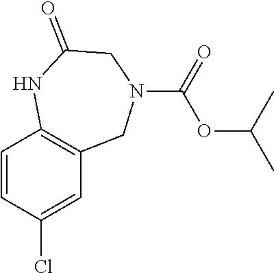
C1=CC(Cl)=CC2=C1NC(=O)CN(C(OC(C)C)=O)C2
